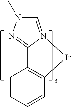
C1=N2C(=NN1C)C1=C([Ir]2)C=CC=C1
